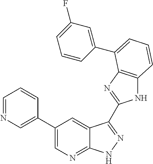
C1(C2=CN=CC=C2)=CN=C2C(=C1)C(C1=NC3=C(N1)C=CC=C3C1=CC(F)=CC=C1)=NN2
